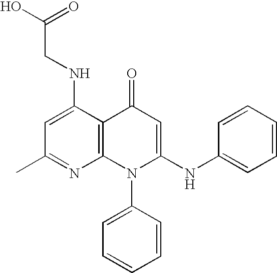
C1(C)=NC2=C(C(NCC(O)=O)=C1)C(=O)C=C(NC1=CC=CC=C1)N2C1=CC=CC=C1
